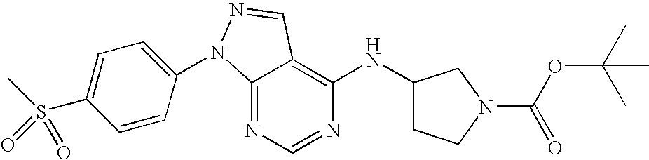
C12=NC=NC(NC3CCN(C(OC(C)(C)C)=O)C3)=C1C=NN2C1=CC=C(S(C)(=O)=O)C=C1
